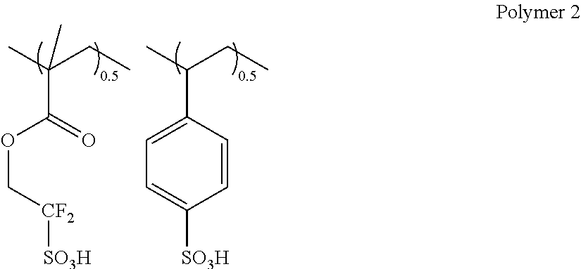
O(C[CF2][SO3H])C(=O)C(C)(CC)C.C1=C(C(C)CC)C=CC([SO3H])=C1
